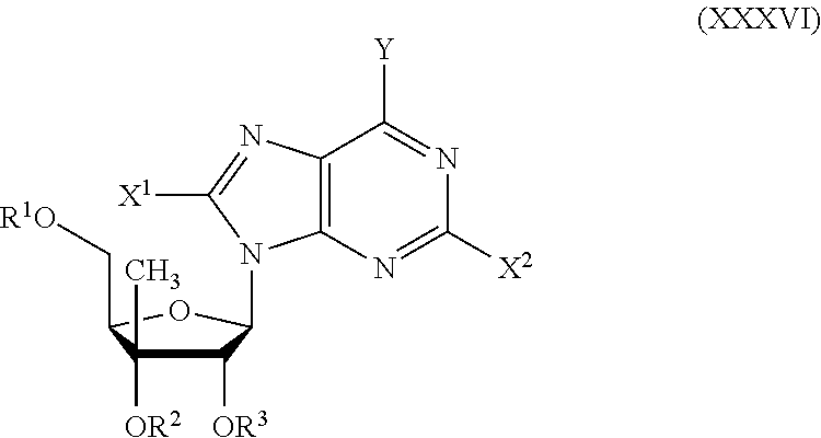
C12=C(N=C([X2])N=C1[Y])N(C1C([OR3])C(C)([OR2])C(C[R1O])O1)C([X1])=N2
